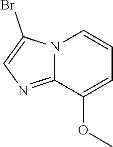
N12C(=NC=C1Br)C(OC)=CC=C2
